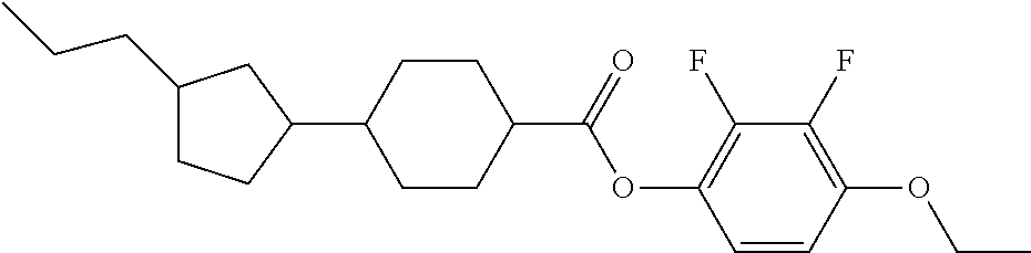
C1(CCC)CCC(C2CCC(C(OC3=C(F)C(F)=C(OCC)C=C3)=O)CC2)C1
